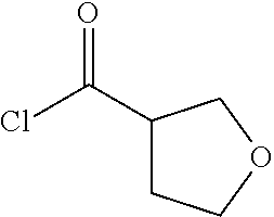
ClC(C1CCOC1)=O
